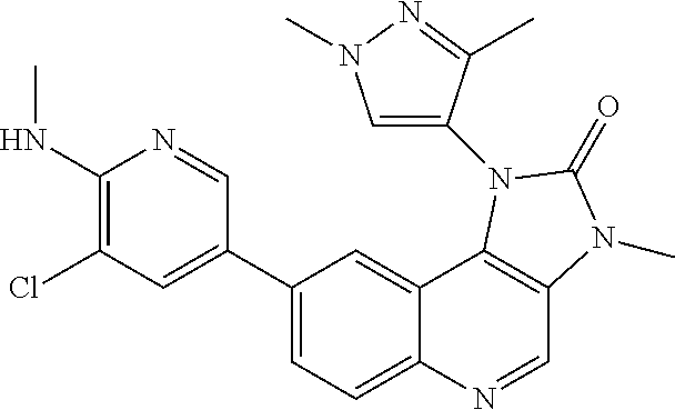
C1(NC)=C(Cl)C=C(C2=CC=C3C(=C2)C2=C(C=N3)N(C)C(=O)N2C2=CN(C)N=C2C)C=N1
